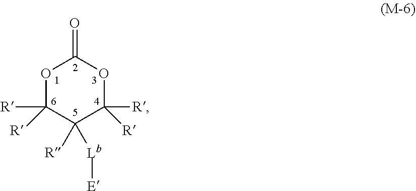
O1C([R])([R])C([R])([Lb][E])C([R])([R])OC1=O
